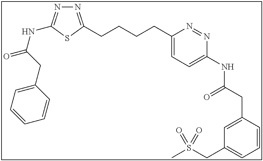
N1=C(CCCCC2=CC=C(NC(CC3=CC(CS(C)(=O)=O)=CC=C3)=O)N=N2)SC(NC(=O)CC2=CC=CC=C2)=N1
